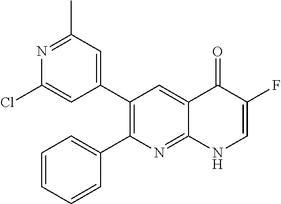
N1=C(C)C=C(C2=C(C3=CC=CC=C3)N=C3C(=C2)C(=O)C(F)=CN3)C=C1Cl
